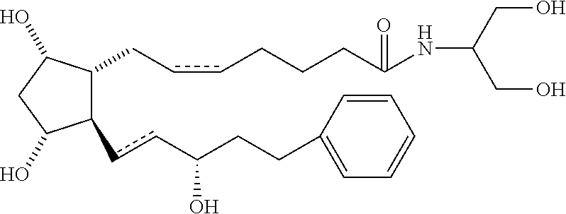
C1(ccC(CCC2=CC=CC=C2)O)C(CccCCCC(NC(CO)CO)=O)C(O)CC1O
